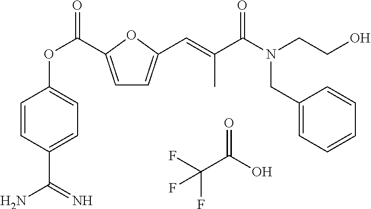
C1=C(C(OC2=CC=C(C(N)=N)C=C2)=O)OC(C=C(C(N(CCO)CC2=CC=CC=C2)=O)C)=C1.FC(C(O)=O)(F)F
